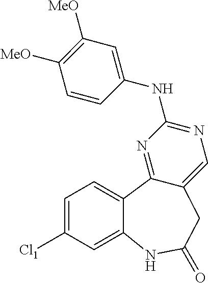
C1(NC2=CC([MeO])=C([MeO])C=C2)=NC=C2C(=N1)C1=CC=C([Cl1])C=C1NC(=O)C2
